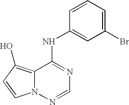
C12=C(O)C=CN1N=CN=C2NC1=CC(Br)=CC=C1
